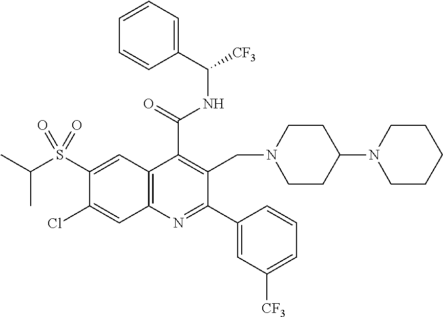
C1(C(=O)NC(C2=CC=CC=C2)[CF3])=C(CN2CCC(N3CCCCC3)CC2)C(C2=CC([CF3])=CC=C2)=NC2=C1C=C(S(C(C)C)(=O)=O)C(Cl)=C2
